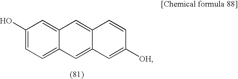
C1(O)=CC=C2C(=C1)C=C1C(=C2)C=C([OH])C=C1
